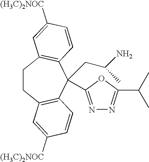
C1CC2=C(C(C3=NN=C(C(C)C)O3)(CC(N)C)C3=C1C=C([(H3C)2NOC])C=C3)C=CC([(H3C)2NOC])=C2
